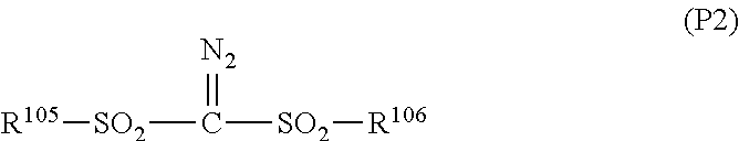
[SO2](C([SO2][R106])=[N2])[R105]
